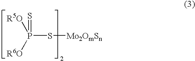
[R5O]P([R6O])(S[Mo2OmSn])=S
